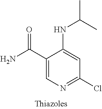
C(C1=CN=C(Cl)C=C1NC(C)C)(N)=O
